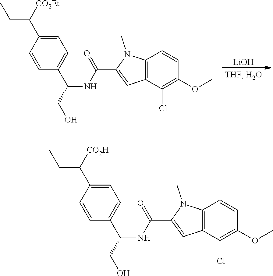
C1=CC2=C(C(Cl)=C1OC)C=C(C(NC(C1=CC=C(C([CO2Et])CC)C=C1)CO)=O)N2C.[LiOH].C1=CC2=C(C(Cl)=C1OC)C=C(C(NC(C1=CC=C(C([CO2H])CC)C=C1)CO)=O)N2C
